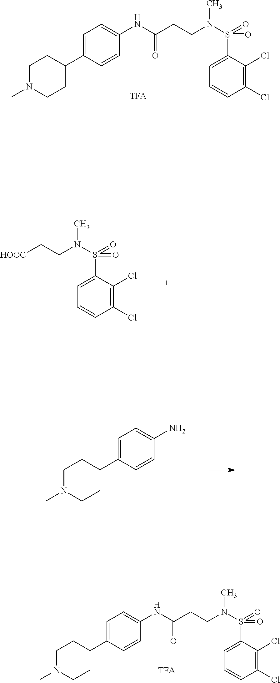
[HOOC]CCN(S(=O)(=O)C1=CC=CC(Cl)=C1Cl)C.CN1CCC(C2=CC=C(N)C=C2)CC1.CN1CCC(C2=CC=C(NC(CCN(S(=O)(=O)C3=CC=CC(Cl)=C3Cl)C)=O)C=C2)CC1.CN1CCC(C2=CC=C(NC(CCN(S(=O)(=O)C3=CC=CC(Cl)=C3Cl)C)=O)C=C2)CC1
